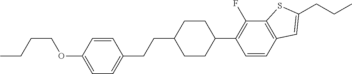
C(COC1=CC=C(CCC2CCC(C3=C(F)C4=C(C=C3)C=C(CCC)S4)CC2)C=C1)CC
